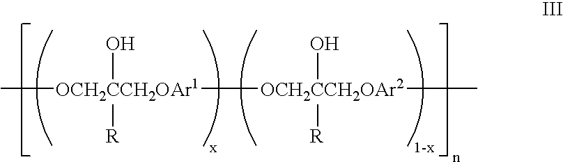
C[OCH2CCH2OAr1](O)([R])[OCH2CCH2OAr2](O)([R])C
